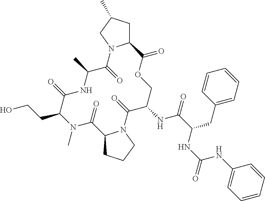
CN1C(CCO)C(=O)NC(C)C(=O)N2C(CC(C)C2)C(=O)OCC(NC(=O)C(CC2=CC=CC=C2)NC(NC2=CC=CC=C2)=O)C(=O)N2C(C1=O)CCC2
